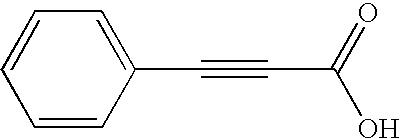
C1=CC=CC(C#CC(=O)O)=C1
